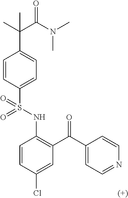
C1=CC(S(NC2=C(C(=O)C3=CC=NC=C3)C=C(Cl)C=C2)(=O)=O)=CC=C1C(C)(C(N(C)C)=O)C
